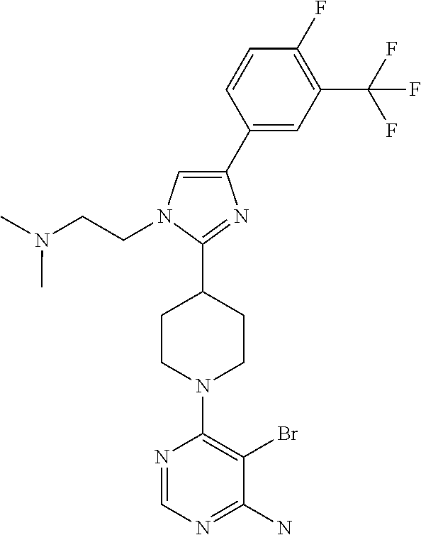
N(CCN1C=C(C2=CC(C(F)(F)F)=C(F)C=C2)N=C1C1CCN(C2=C(Br)C(N)=NC=N2)CC1)(C)C
